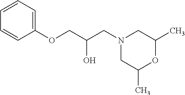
C1=CC=C(OCC(CN2CC(C)OC(C)C2)O)C=C1
